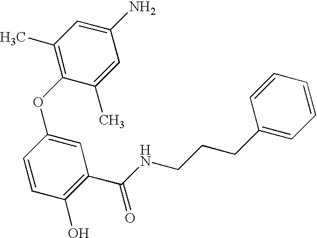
C1(O)=C(C(NCCCC2=CC=CC=C2)=O)C=C(OC2=C(C)C=C(N)C=C2C)C=C1
